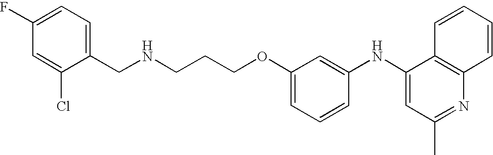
C1(NC2=CC(C)=NC3=C2C=CC=C3)=CC(OCCCNCC2=CC=C(F)C=C2Cl)=CC=C1
